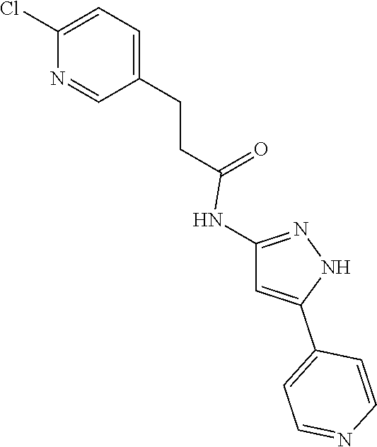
C1=C(CCC(=O)NC2=NNC(C3=CC=NC=C3)=C2)C=NC(Cl)=C1
